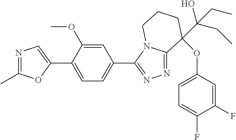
N1=C(C)OC(C2=CC=C(C3=NN=C4N3CCCC4(OC3=CC=C(F)C(F)=C3)C(O)(CC)CC)C=C2OC)=C1
